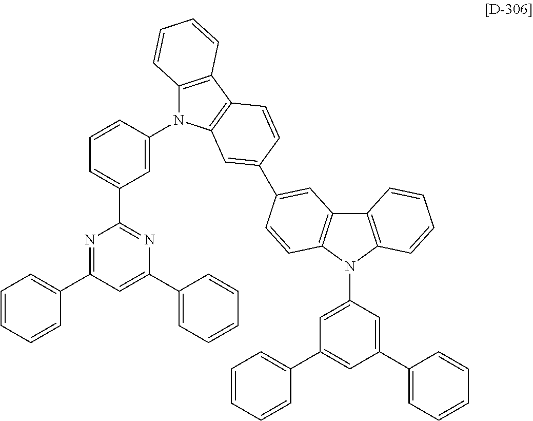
N1=C(C2=CC=CC=C2)C=C(C2=CC=CC=C2)N=C1C1=CC=CC(N2C3=C(C4=C2C=C(C2=CC5=C(N(C6=CC(C7=CC=CC=C7)=CC(C7=CC=CC=C7)=C6)C6=C5C=CC=C6)C=C2)C=C4)C=CC=C3)=C1
